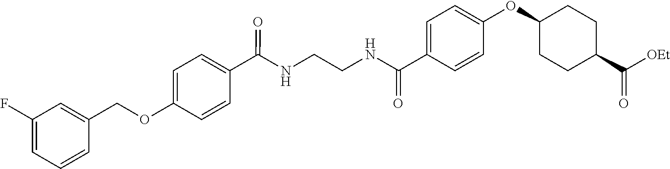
C1=C(C(NCCNC(C2=CC=C(OCC3=CC(F)=CC=C3)C=C2)=O)=O)C=CC(OC2CCC(C(=O)[OEt])CC2)=C1
